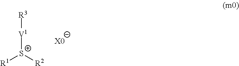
[V1]([S+]([R2])[R1])[R3].[X0]
